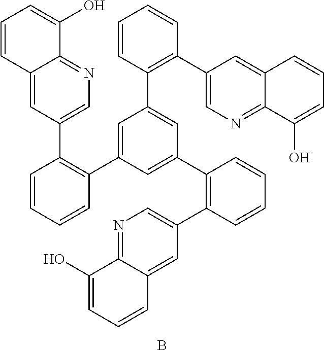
C1=CC=CC(C2=CC(C3=C(C4=CN=C5C(=C4)C=CC=C5O)C=CC=C3)=CC(C3=C(C4=CN=C5C(=C4)C=CC=C5O)C=CC=C3)=C2)=C1C1=CN=C2C(=C1)C=CC=C2O.B
